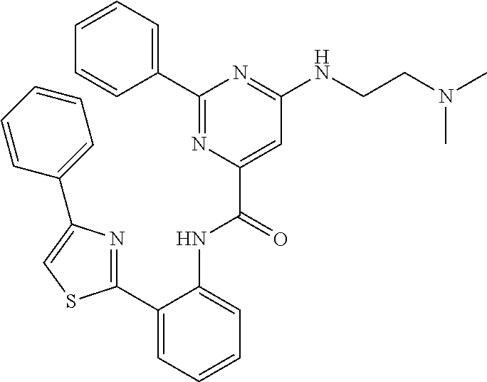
C1(NCCN(C)C)=NC(C2=CC=CC=C2)=NC(C(NC2=CC=CC=C2C2=NC(C3=CC=CC=C3)=CS2)=O)=C1
